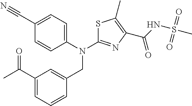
C1(C#N)=CC=C(N(CC2=CC(C(C)=O)=CC=C2)C2=NC(C(=O)NS(C)(=O)=O)=C(C)S2)C=C1
